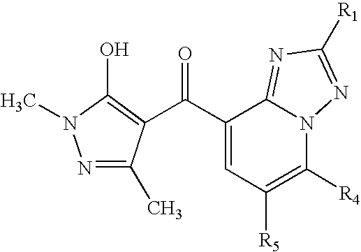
C(C1=CC([R5])=C([R4])N2C1=NC([R1])=N2)(=O)C1=C(O)N(C)N=C1C
